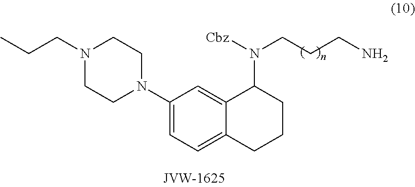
C1(N2CCN(CCC)CC2)=CC=C2C(=C1)C(N(CCCN)[Cbz])CCC2
